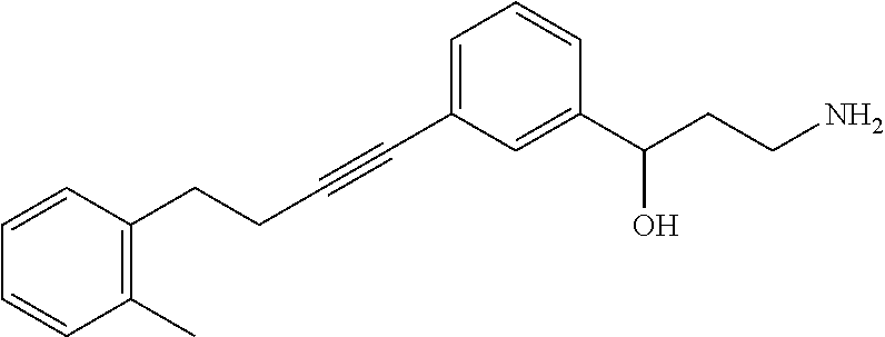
C1(C)=C(CCC#CC2=CC=CC(C(CCN)O)=C2)C=CC=C1
